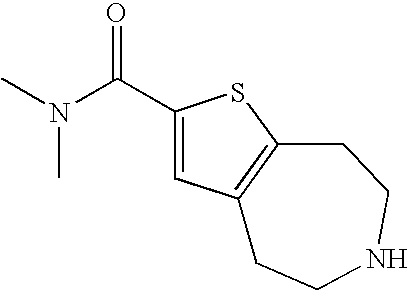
C1(C(=O)N(C)C)=CC2=C(S1)CCNCC2
